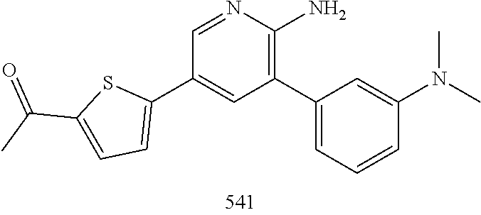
CN(C1=CC(C2=C(N)N=CC(C3=CC=C(C(C)=O)S3)=C2)=CC=C1)C
